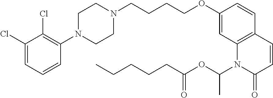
C1(Cl)=CC=CC(N2CCN(CCCCOC3=CC4=C(C=C3)C=CC(=O)N4C(OC(=O)CCCCC)C)CC2)=C1Cl
